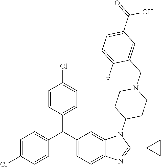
C1(C(C2=CC=C3C(=C2)N(C2CCN(CC4=CC(C(=O)O)=CC=C4F)CC2)C(C2CC2)=N3)C2=CC=C(Cl)C=C2)=CC=C(Cl)C=C1
